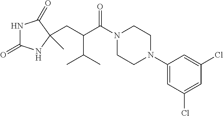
N1C(=O)NC(C)(CC(C(N2CCN(C3=CC(Cl)=CC(Cl)=C3)CC2)=O)C(C)C)C1=O
